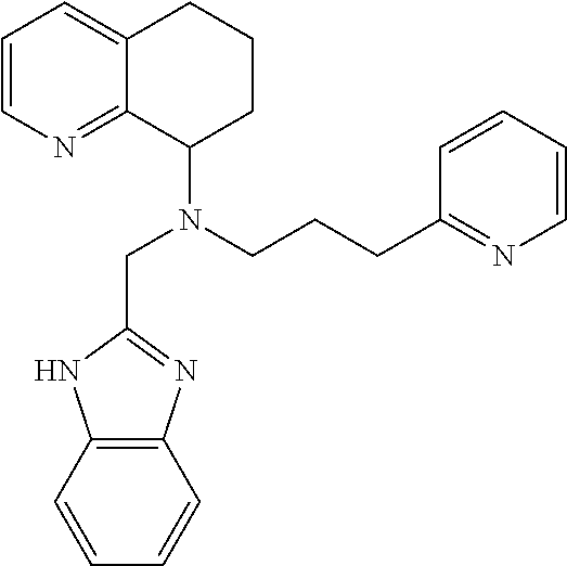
C1=CN=C2C(=C1)CCCC2N(CCCC1=NC=CC=C1)CC1=NC2=C(C=CC=C2)N1
